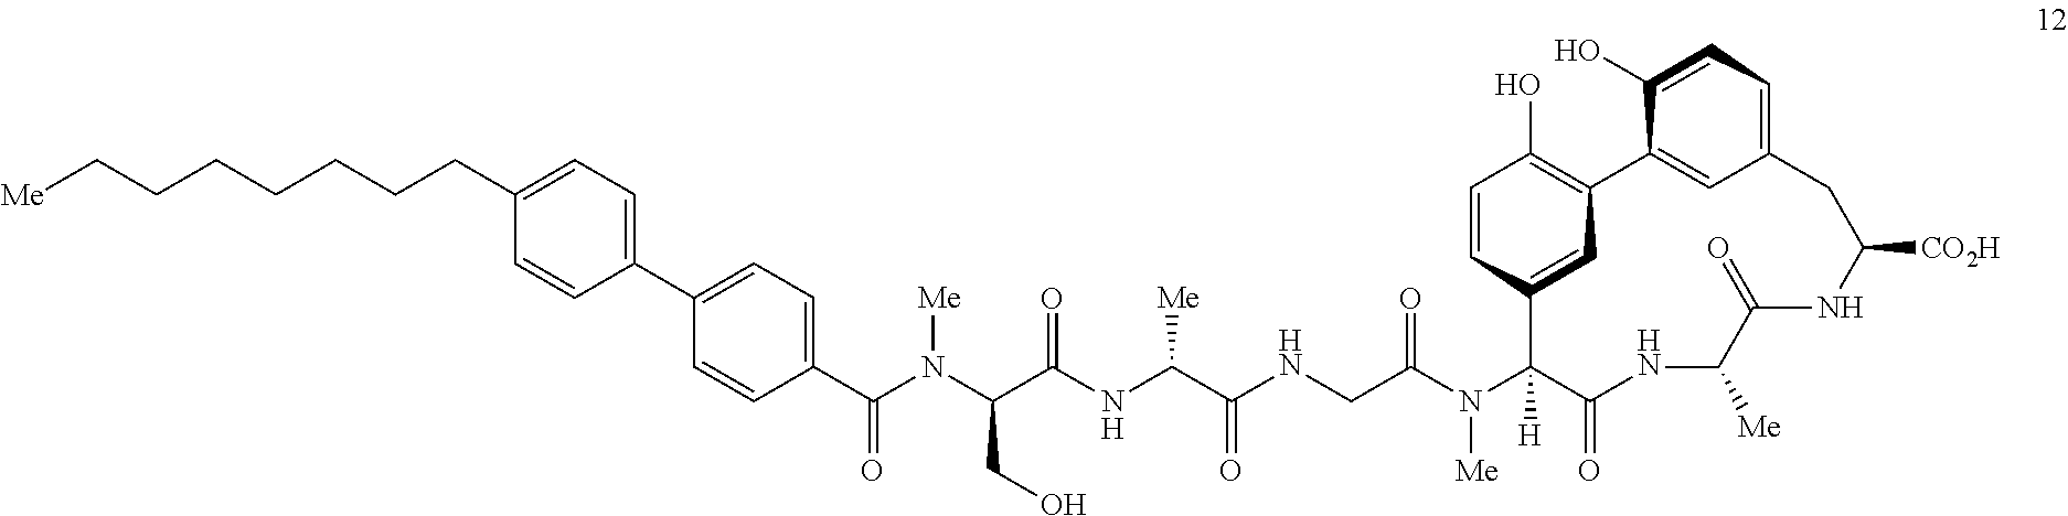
C1(C2=CC=C(CCCCCCC[Me])C=C2)=CC=C(C(N(C(C(NC(C(NCC(N(C2([H])C(=O)NC([Me])C(=O)NC([CO2H])CC3=CC=C(O)C(=C3)C3=C(O)C=CC2=C3)[Me])=O)=O)[Me])=O)CO)[Me])=O)C=C1
